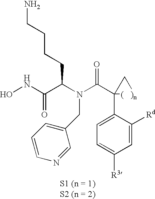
ONC(C(N(C(C1(C2=CC=C([R3])C=C2[Rd])[(   )n]C1)=O)CC1=CC=CN=C1)CCCCN)=O
